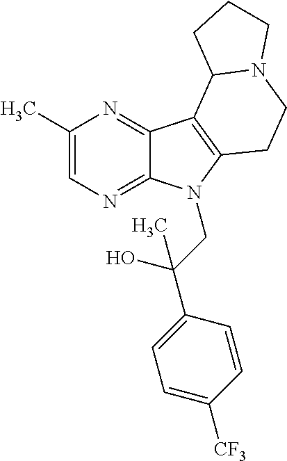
C1(C)=CN=C2C(=N1)C1=C(N2CC(C2=CC=C([CF3])C=C2)(O)C)CCN2C1CCC2
